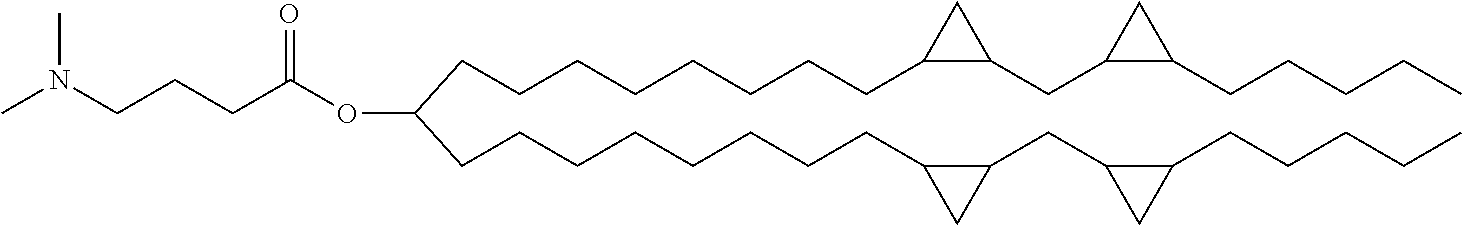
C(C(OC(CCCN(C)C)=O)CCCCCCCCC1C(CC2C(CCCCC)C2)C1)CCCCCCCC1C(CC2C(CCCCC)C2)C1
